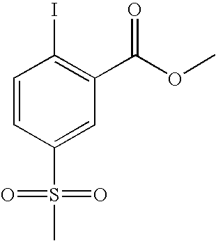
C1=CC(S(=O)(=O)C)=CC(C(OC)=O)=C1I
